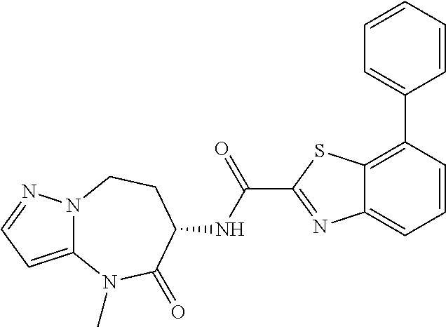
N12C(=CC=N1)N(C)C(=O)C(NC(C1=NC3=CC=CC(C4=CC=CC=C4)=C3S1)=O)CC2
